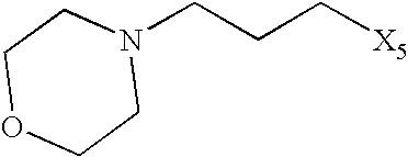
C1OCCN(CCC[X5])C1
